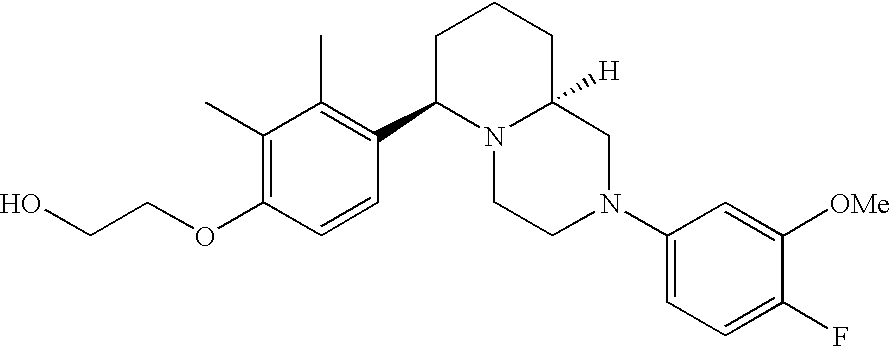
C1(C)=C(OCCO)C=CC(C2N3C([H])(CCC2)CN(C2=CC=C(F)C([OMe])=C2)CC3)=C1C
